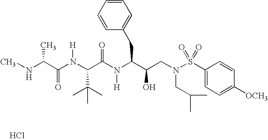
CNC(C(=O)N([H])C(C(=O)N([H])C(CC1=CC=CC=C1)C(O)CN(CC(C)C)S(C1=CC=C([OCH3])C=C1)(=O)=O)C(C)(C)C)C.Cl
